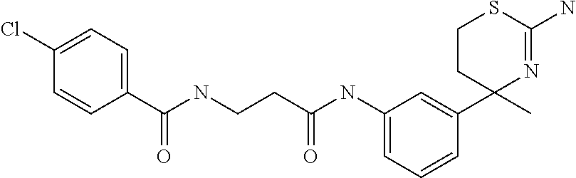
C(NC1=CC=CC(C2(C)N=C(N)SCC2)=C1)(=O)CCNC(C1=CC=C(Cl)C=C1)=O
